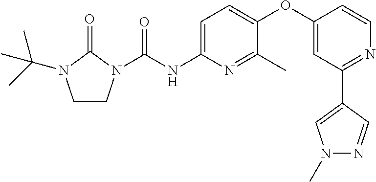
C1CN(C(NC2=CC=C(OC3=CC(C4=CN(C)N=C4)=NC=C3)C(C)=N2)=O)C(=O)N1C(C)(C)C
